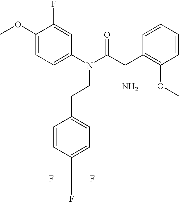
C1(N(C(C(C2=C(OC)C=CC=C2)N)=O)CCC2=CC=C(C(F)(F)F)C=C2)=CC=C(OC)C(F)=C1
